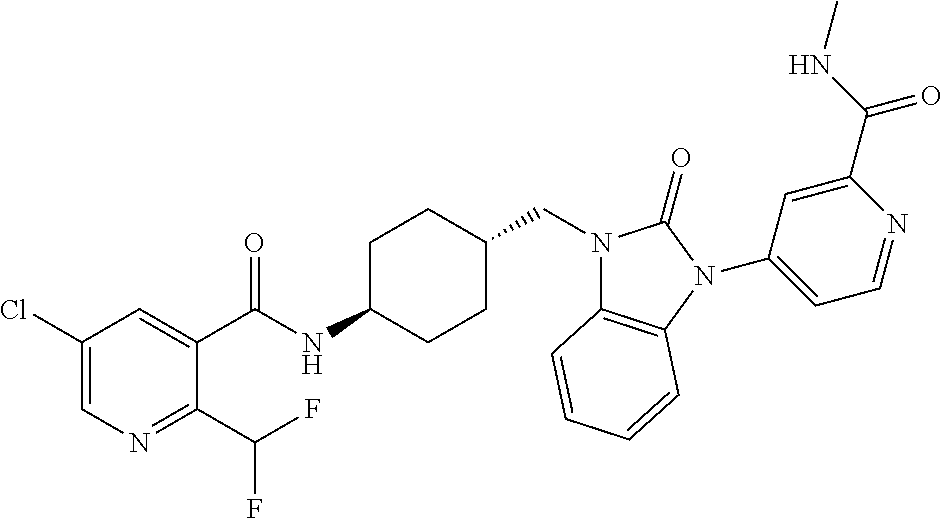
C1(Cl)=CN=C(C(F)F)C(C(NC2CCC(CN3C4=C(N(C5=CC=NC(C(NC)=O)=C5)C3=O)C=CC=C4)CC2)=O)=C1
